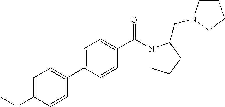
C1=C(CC)C=CC(C2=CC=C(C(N3CCCC3CN3CCCC3)=O)C=C2)=C1
